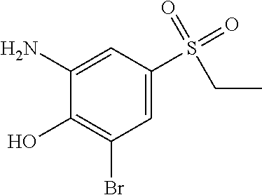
C1(N)=CC(S(=O)(=O)CC)=CC(Br)=C1O
